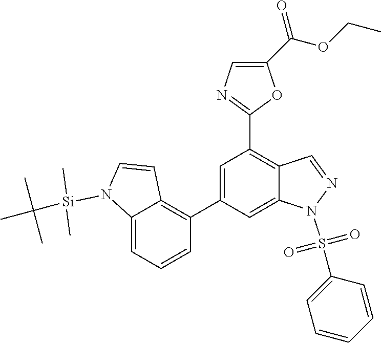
C1=C(C2=C3C(=CC=C2)N([Si](C)(C)C(C)(C)C)C=C3)C=C2C(=C1C1=NC=C(C(OCC)=O)O1)C=NN2S(=O)(=O)C1=CC=CC=C1
